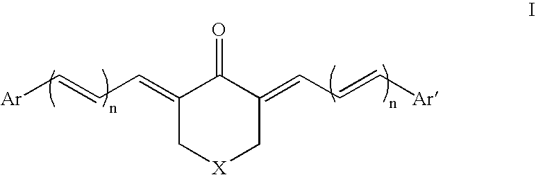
C1(=CC=C[Ar])C[X]CC(=CC=C[Ar])C1=O
